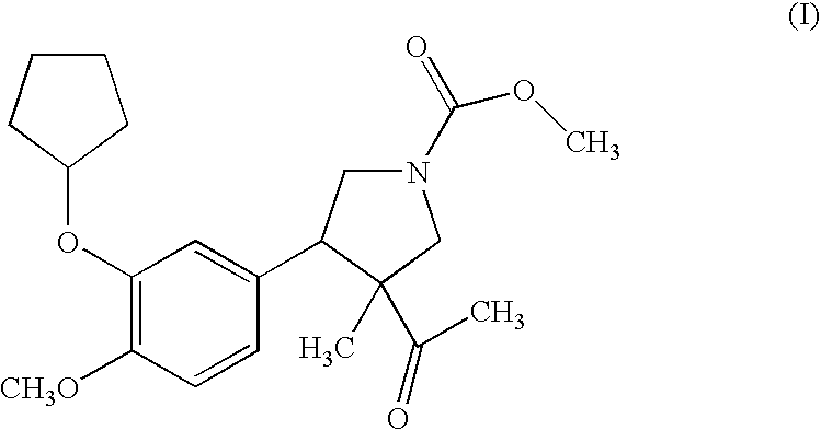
C1(OC2CCCC2)=C([CH3O])C=CC(C2CN(C(=O)OC)CC2(C)C(C)=O)=C1
